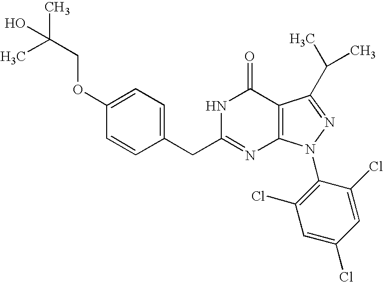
O(C1=CC=C(CC2=NC3=C(C(=O)N2)C(C(C)C)=NN3C2=C(Cl)C=C(Cl)C=C2Cl)C=C1)CC(O)(C)C
